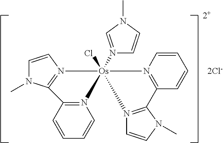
N12=C(C=CC=C1)C1=N(C=CN1C)[Os]21(Cl)(N2=CN(C)C=C2)N2=C(N(C)C=C2)C2=N1C=CC=C2.[2Cl-].[2+]
